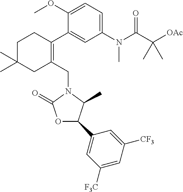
C1C(C)(C)CC(CN2C(=O)OC(C3=CC([F3C])=CC([CF3])=C3)C2C)=C(C2=CC(N(C(C([OAc])(C)C)=O)C)=CC=C2OC)C1
